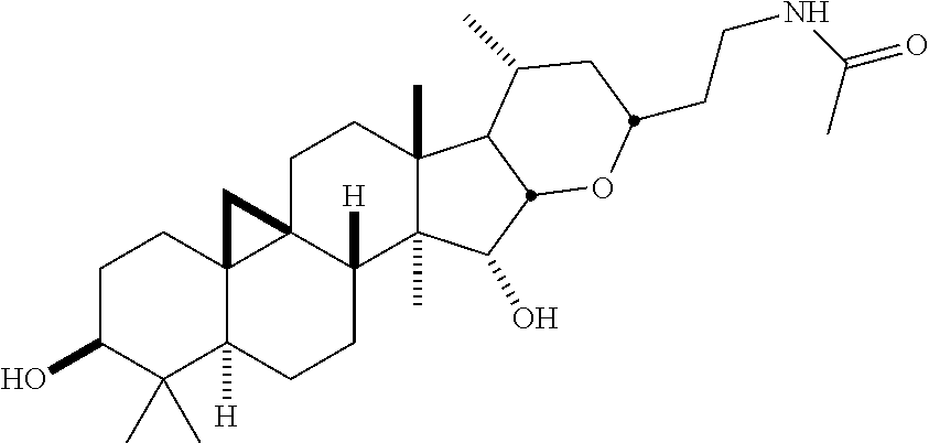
C1C(O)C(C)(C)C2([H])C3(C1)C1(C([H])(CC2)C2(C)C(C)(CC1)C1C(C)CC(CCNC(=O)C)OC1C2O)C3
